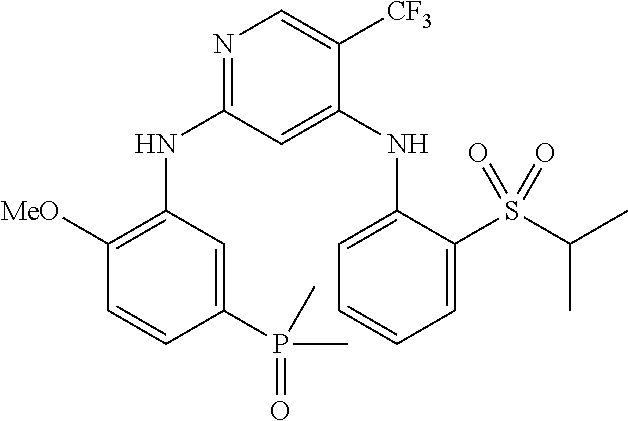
C1(P(C)(=O)C)=CC(NC2=NC=C([CF3])C(NC3=CC=CC=C3S(C(C)C)(=O)=O)=C2)=C([MeO])C=C1
